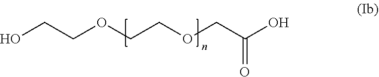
OCCOCCOCC(O)=O
